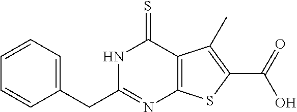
C1(CC2=NC3=C(C(=S)N2)C(C)=C(C(=O)O)S3)=CC=CC=C1
